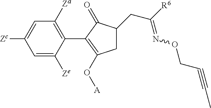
C1=C([Zc])C=C([Ze])C(C2=C(O[A])CC(CC([R6])=NOCC#CC)C2=O)=C1[Za]
